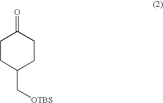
C1CC(C[OTBS])CCC1=O
